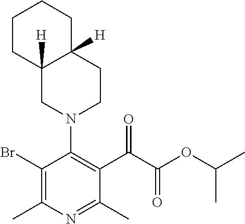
BrC1=C(C)N=C(C)C(C(C(OC(C)C)=O)=O)=C1N1CC2([H])C([H])(CC1)CCCC2
